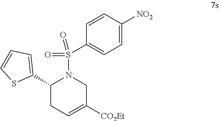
C1(C2CC=C([CO2Et])CN2S(=O)(=O)C2=CC=C([NO2])C=C2)=CC=CS1
